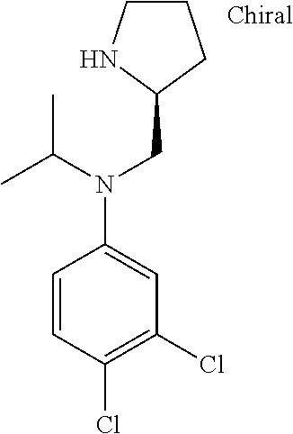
C1CCC(CN(C2=CC(Cl)=C(Cl)C=C2)C(C)C)N1
